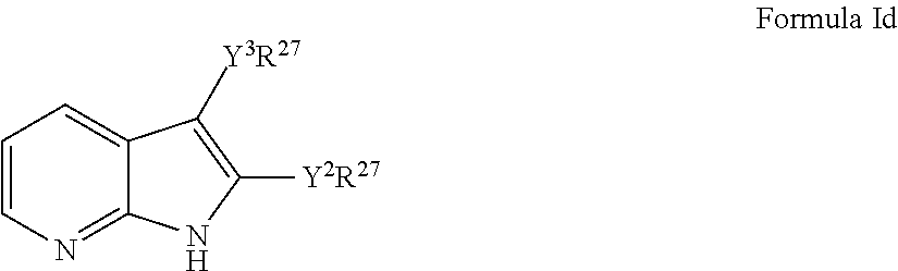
C1=CN=C2C(=C1)C([Y3R27])=C([Y2R27])N2
